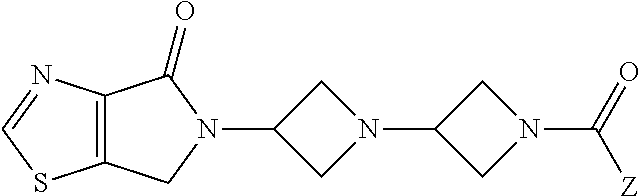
C1(N2CC3=C(N=CS3)C2=O)CN(C2CN(C(=O)[Z])C2)C1
